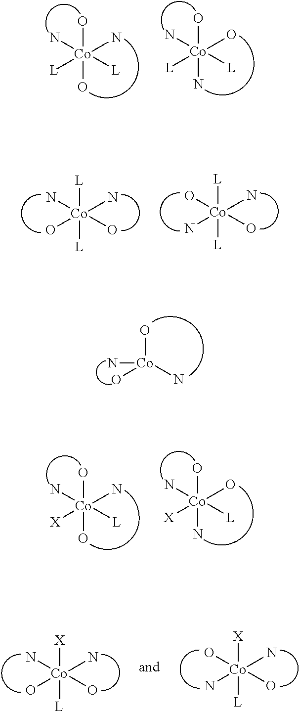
O[Co](O)(N)([L])(N)[L].O[Co](N)(N)([L])(O)[L].O[Co](O)(N)([X])(N)[L].O[Co](N)(N)([X])(O)[L].[L][Co]([L])(N)(O)(N)O.[L][Co]([L])(O)(N)(N)O.O[Co](N)(O)N.[X][Co]([L])(O)(N)(N)O.[X][Co]([L])(N)(O)(N)O
